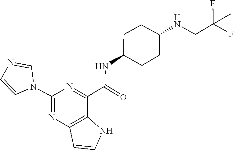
C(NC1CCC(NCC(F)(F)C)CC1)(=O)C1=NC(N2C=NC=C2)=NC2=C1NC=C2
